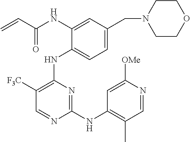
N(C1=CC(CN2CCOCC2)=CC=C1NC1=C([F3C])C=NC(NC2=C(C)C=NC([OMe])=C2)=N1)C(C=C)=O
